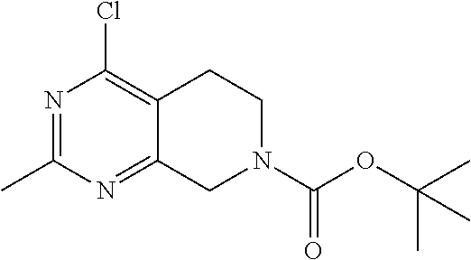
N1=C(C)N=C2C(=C1Cl)CCN(C(OC(C)(C)C)=O)C2
